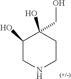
C1(O)CNCCC1(O)CO
